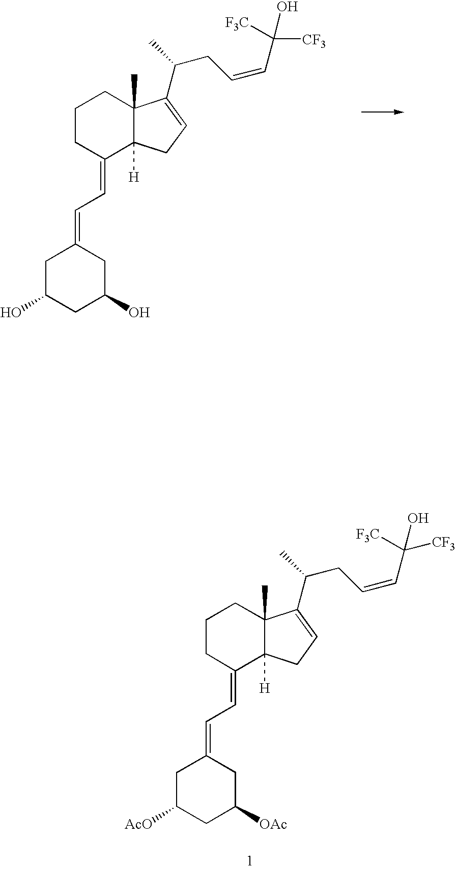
C1CCC(=CC=C2CC(O)CC(O)C2)C2([H])C1(C)C(C(CC=CC(O)([CF3])[F3C])C)=CC2.C1CCC(=CC=C2CC([AcO])CC([OAc])C2)C2([H])C1(C)C(C(CC=CC(O)([CF3])[F3C])C)=CC2
